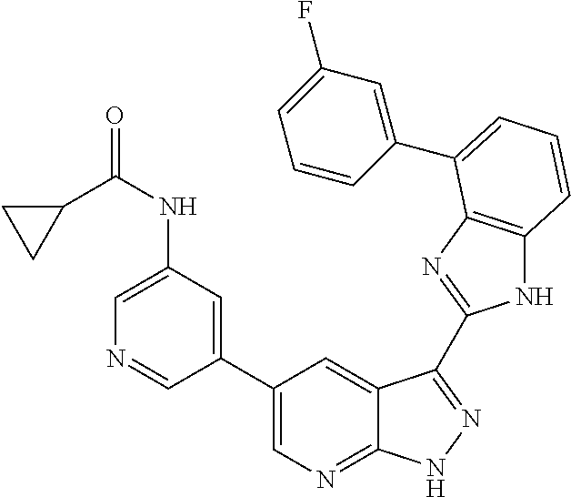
C1(C2=CN=C3C(=C2)C(C2=NC4=C(N2)C=CC=C4C2=CC(F)=CC=C2)=NN3)=CC(NC(=O)C2CC2)=CN=C1
